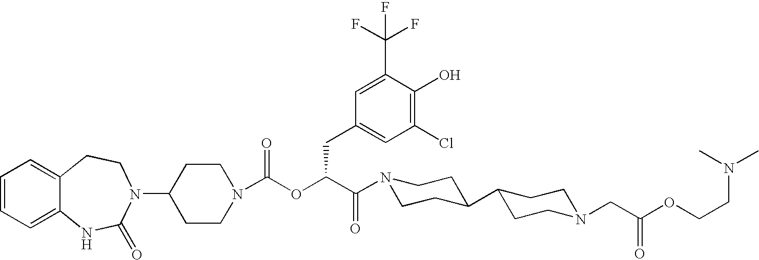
C1=CC=C2C(=C1)CCN(C1CCN(C(OC(C(N3CCC(C4CCN(CC(OCCN(C)C)=O)CC4)CC3)=O)CC3=CC(Cl)=C(O)C(C(F)(F)F)=C3)=O)CC1)C(=O)N2
